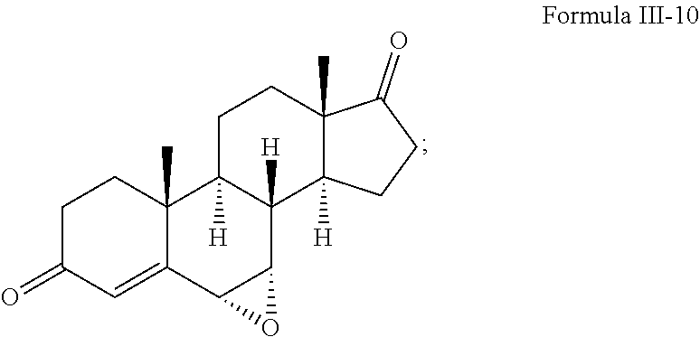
C1C(=O)C=C2C(C)(C1)C1([H])C([H])(C3C2O3)C2([H])C(C)(CC1)C(=O)CC2
